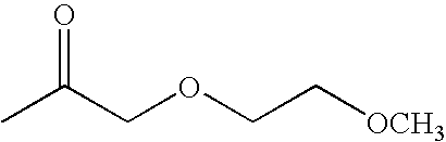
CC(COCC[OCH3])=O
